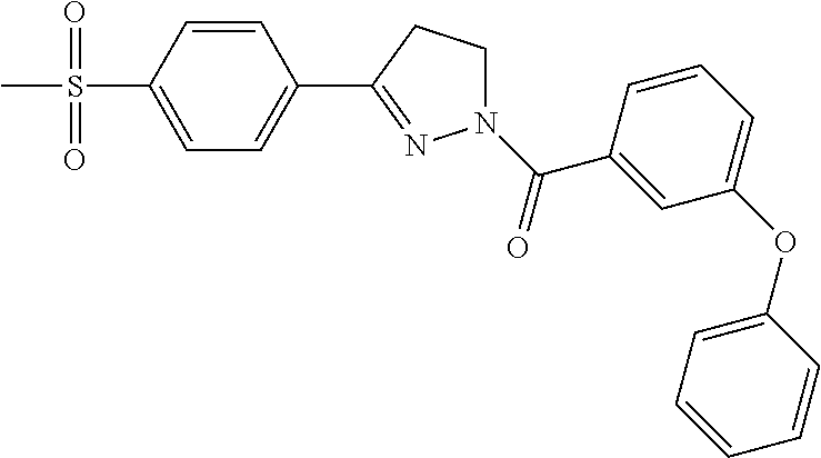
C1=CC(S(=O)(C)=O)=CC=C1C1=NN(C(=O)C2=CC(OC3=CC=CC=C3)=CC=C2)CC1
